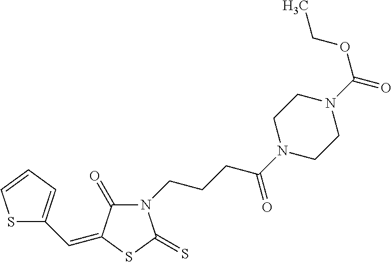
S1C(C=C2C(=O)N(CCCC(N3CCN(C(=O)OCC)CC3)=O)C(=S)S2)=CC=C1
